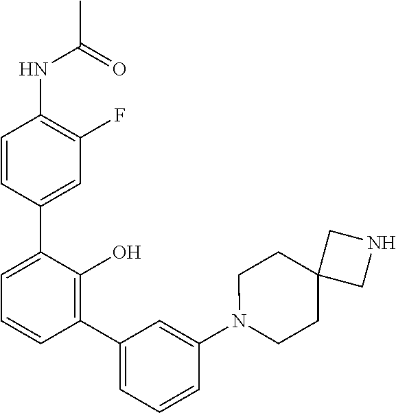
CC(=O)NC1=C(F)C=C(C2=CC=CC(C3=CC=CC(N4CCC5(CC4)CNC5)=C3)=C2O)C=C1
